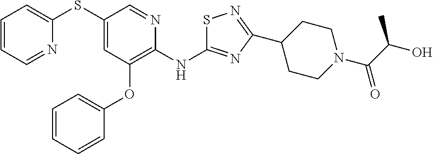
C1(SC2=CC=CC=N2)=CC(OC2=CC=CC=C2)=C(NC2=NC(C3CCN(C(=O)C(O)C)CC3)=NS2)N=C1
